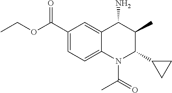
C1(C(OCC)=O)=CC=C2C(=C1)C(N)C(C)C(C1CC1)N2C(C)=O
